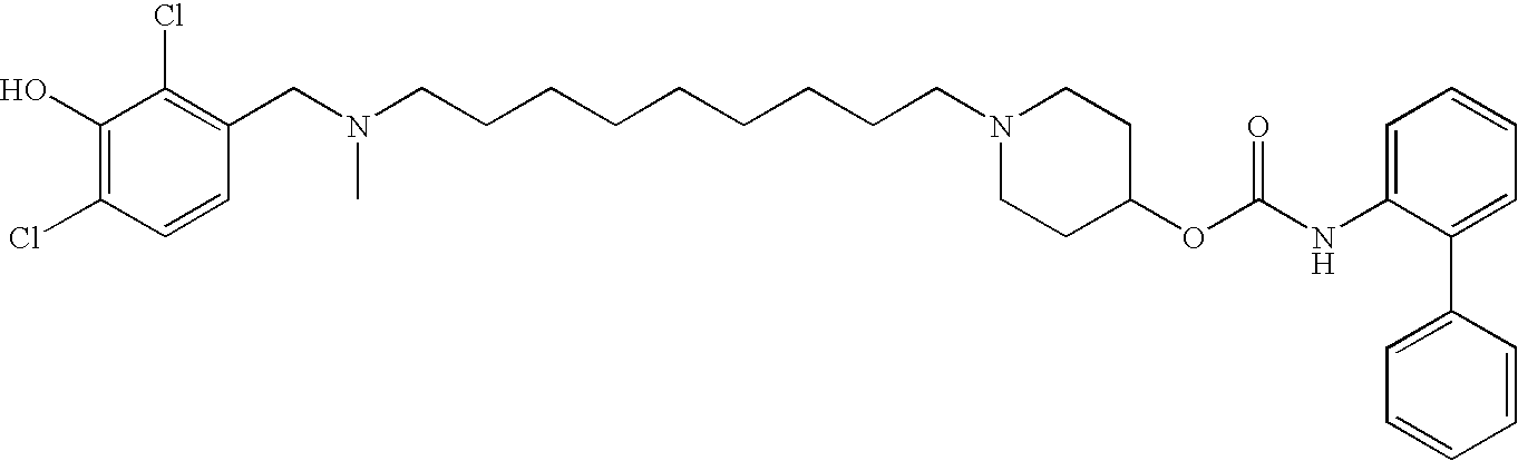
C1(O)=C(Cl)C=CC(CN(CCCCCCCCCN2CCC(OC(NC3=CC=CC=C3C3=CC=CC=C3)=O)CC2)C)=C1Cl
